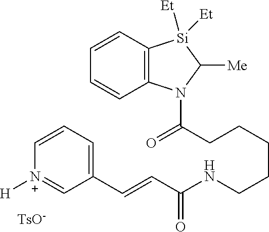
C(CCCCCNC(C=CC1=CC=C[N+]([H])=C1)=O)(N1C2=C([Si]([Et])([Et])C1[Me])C=CC=C2)=O.[TsO-]
